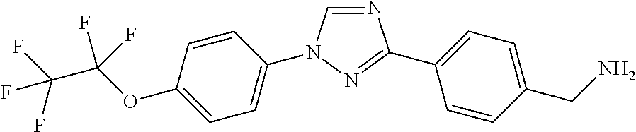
C1=CC(N2C=NC(C3=CC=C(CN)C=C3)=N2)=CC=C1OC(C(F)(F)F)(F)F
